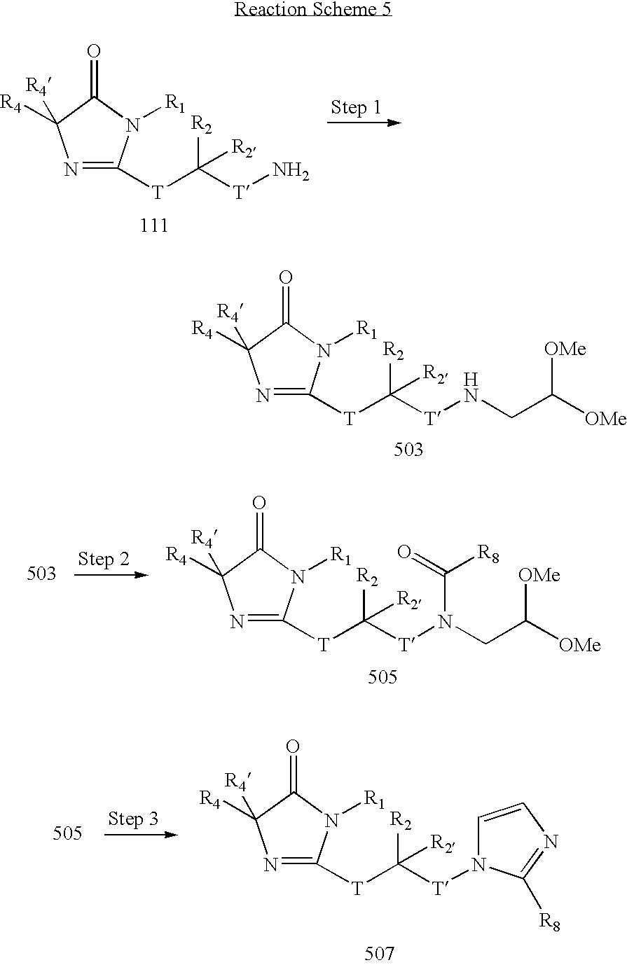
N1=C([T]C([T]N)([R2])[R2])N([R1])C(=O)C1([R4])[R4].N1=C([T]C([T]NCC([OMe])[OMe])([R2])[R2])N([R1])C(=O)C1([R4])[R4].N1=C([T]C([T]N(CC([OMe])[OMe])C([R8])=O)([R2])[R2])N([R1])C(=O)C1([R4])[R4].N1=C([T]C([T]N2C=CN=C2[R8])([R2])[R2])N([R1])C(=O)C1([R4])[R4]
